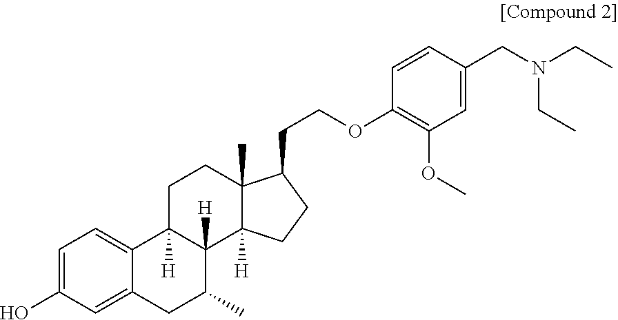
C1=C(O)C=C2C(=C1)C1([H])C([H])(C(C)C2)C2([H])C(C)(CC1)C(CCOC1=C(OC)C=C(CN(CC)CC)C=C1)CC2
